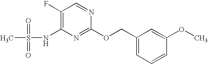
C1(F)=C(NS(C)(=O)=O)N=C(OCC2=CC=CC(OC)=C2)N=C1
